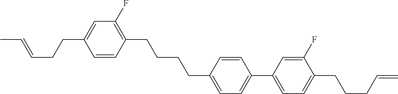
C1=CC(CCCCC2=CC=C(C3=CC=C(CCCC=C)C(F)=C3)C=C2)=C(F)C=C1CCC=CC
